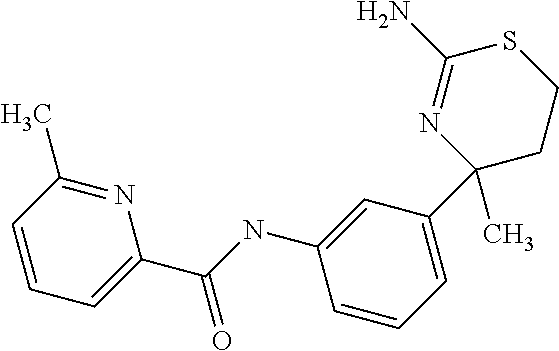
C1(N)=NC(C2=CC=CC(NC(C3=CC=CC(C)=N3)=O)=C2)(C)CCS1
